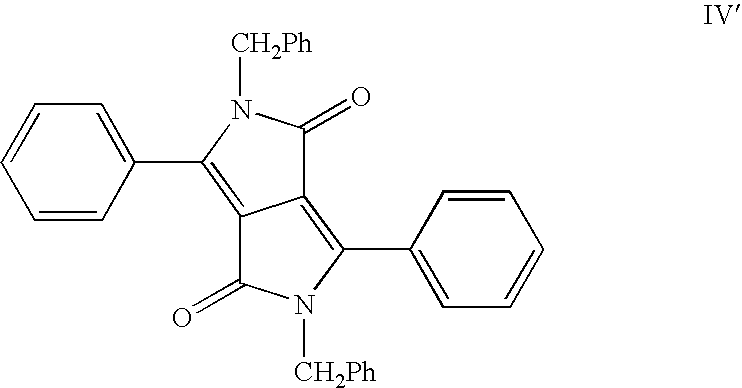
C12=C(C3=CC=CC=C3)N([CH2Ph])C(=O)C1=C(C1=CC=CC=C1)N([CH2Ph])C2=O
